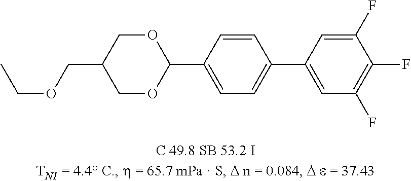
CCOCC1COC(C2=CC=C(C3=CC(F)=C(F)C(F)=C3)C=C2)OC1
